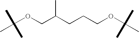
C(OCC(CCCOC(C)(C)C)C)(C)(C)C
